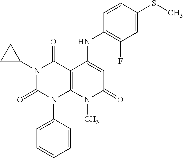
C1=C(SC)C=CC(NC2=CC(=O)N(C)C3=C2C(=O)N(C2CC2)C(=O)N3C2=CC=CC=C2)=C1F
